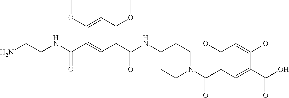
C1(OC)=C(C(N2CCC(NC(C3=C(OC)C=C(OC)C(C(NCCN)=O)=C3)=O)CC2)=O)C=C(C(O)=O)C(OC)=C1
